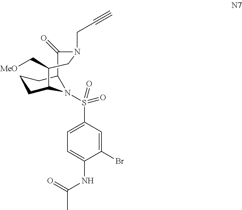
C1CC2N(S(=O)(C3=CC=C(NC(C)=O)C(Br)=C3)=O)C(C1)C(=O)N(CC#C)CC2C[MeO]
